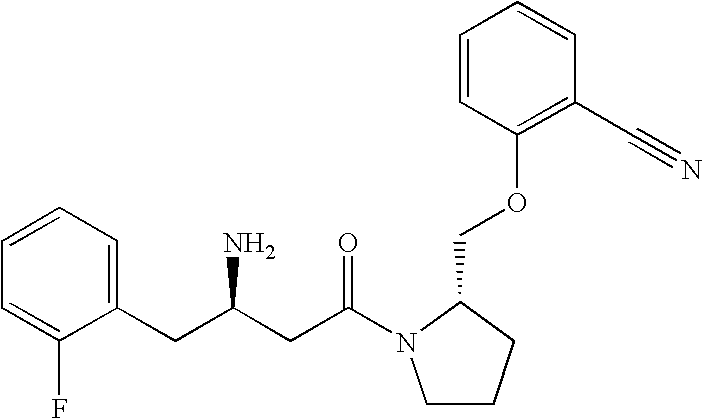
C1=CC=C(CC(CC(=O)N2CCCC2COC2=C(C#N)C=CC=C2)N)C(F)=C1
